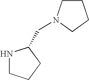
N1CCCC1CN1CCCC1
